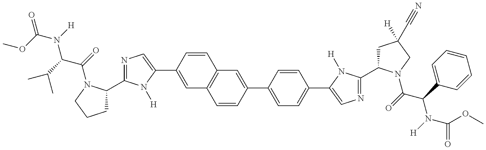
O=C(OC)N([H])C(C(C)C)C(=O)N1C(C2=NC=C(C3=CC4=C(C=C3)C=C(C3=CC=C(C5=CN=C(C6CC([H])(C#N)CN6C(=O)C(C6=CC=CC=C6)N([H])C(=O)OC)N5[H])C=C3)C=C4)N2[H])CCC1
